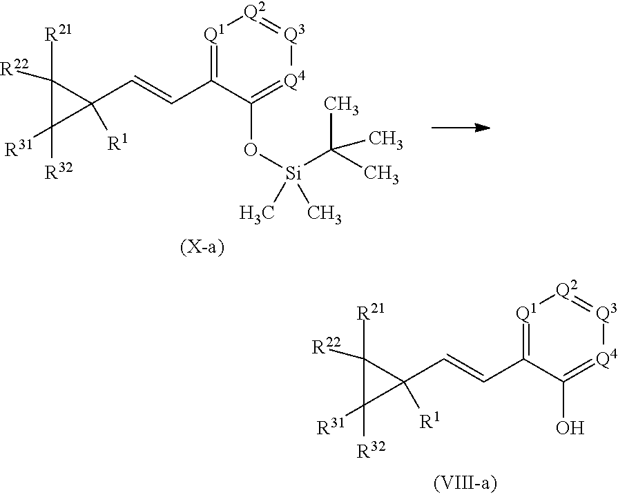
[Q1]1=C(C=CC2([R1])C([R21])([R22])C2([R31])[R32])C(O)=[Q4][Q3]=[Q2]1.[Q1]1=C(C=CC2([R1])C([R21])([R22])C2([R31])[R32])C(O[Si](C(C)(C)C)(C)C)=[Q4][Q3]=[Q2]1
